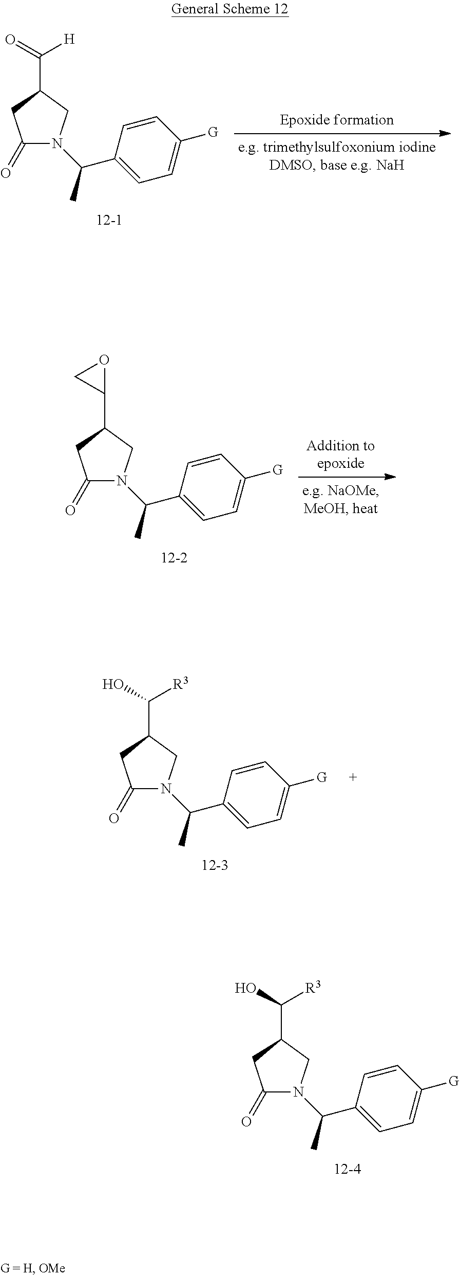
C1(=O)N(C(C)C2=CC=C([G])C=C2)CC(C([H])=O)C1.C1(=O)N(C(C)C2=CC=C([G])C=C2)CC(C2OC2)C1.C1(=O)N(C(C)C2=CC=C([G])C=C2)CC(C([R3])O)C1.C1(=O)N(C(C)C2=CC=C([G])C=C2)CC(C([R3])O)C1
